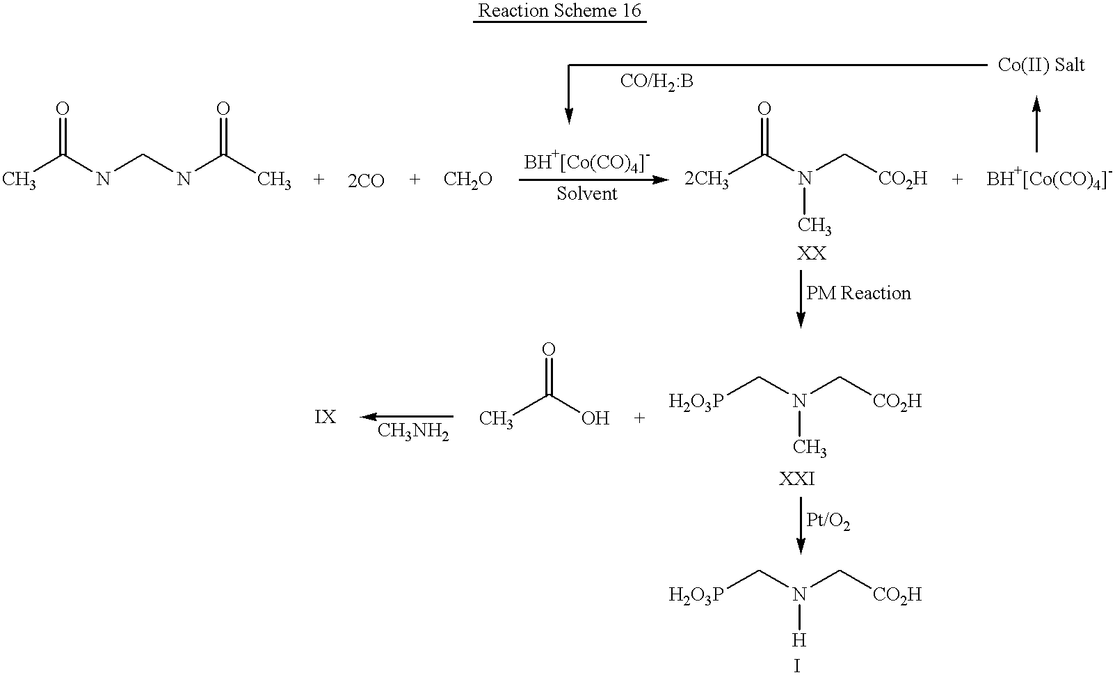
[Reaction Scheme 16].CC(NCNC(C)=O)=O.[2CH3]C(N(C[CO2H])C)=O.[H2O3P]CN(C[CO2H])C.CC(O)=O.[H2O3P]CN(C[CO2H])[H]
